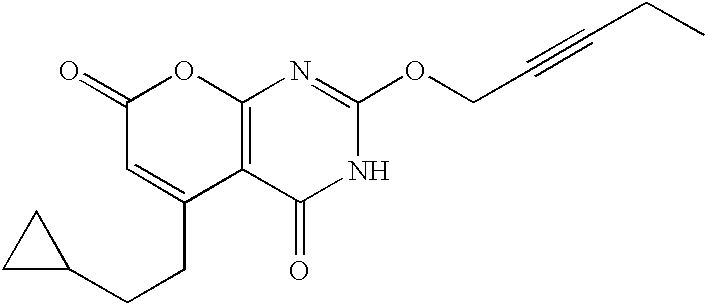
C12=C(C(=O)NC(OCC#CCC)=N1)C(CCC1CC1)=CC(=O)O2
